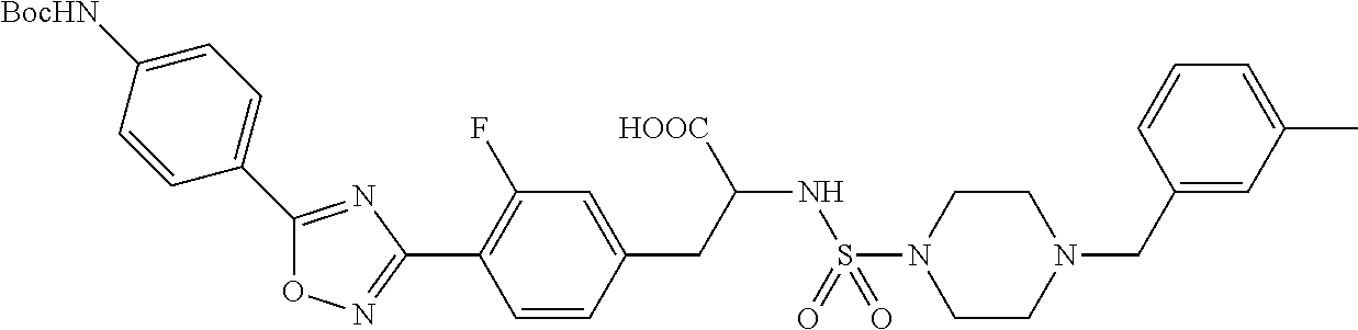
O1N=C(C2=C(F)C=C(CC(NS(N3CCN(CC4=CC(C)=CC=C4)CC3)(=O)=O)[HOOC])C=C2)N=C1C1=CC=C([BocHN])C=C1
